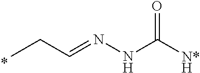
CCC=NNC(=O)[N*H]
